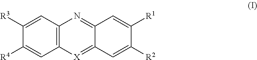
C1([R3])=CC2=C(C=C1[R4])[X]=C1C(=N2)C=C([R1])C([R2])=C1
